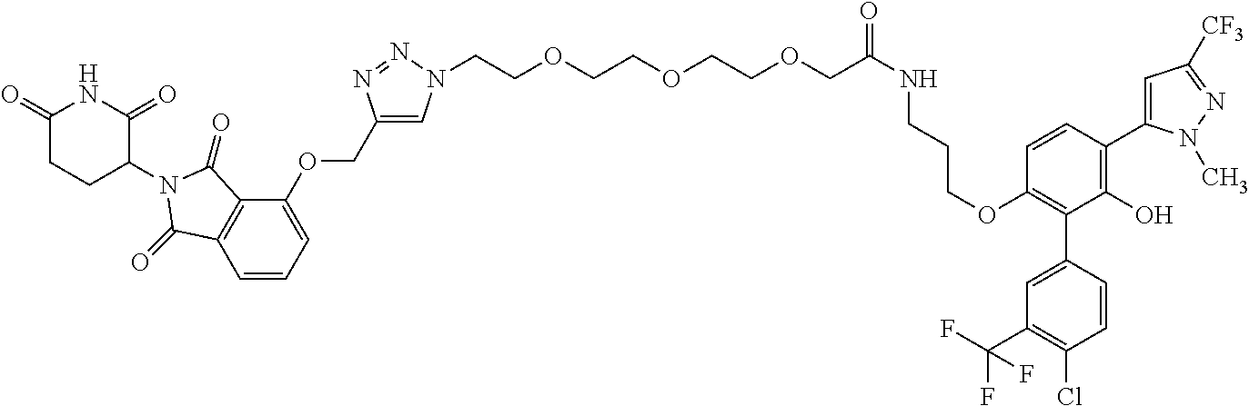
C1(=O)CCC(N2C(=O)C3=C(C=CC=C3OCC3=CN(CCOCCOCCOCC(NCCCOC4=C(C5=CC(C(F)(F)F)=C(Cl)C=C5)C(O)=C(C5=CC([CF3])=NN5C)C=C4)=O)N=N3)C2=O)C(=O)N1
